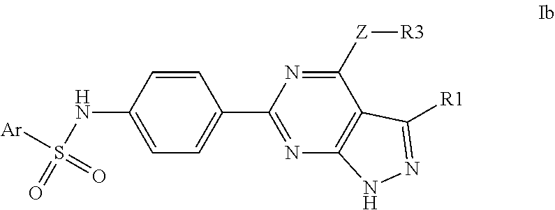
[Ar]S(NC1=CC=C(C2=NC3=C(C([Z][R3])=N2)C([R1])=NN3)C=C1)(=O)=O
